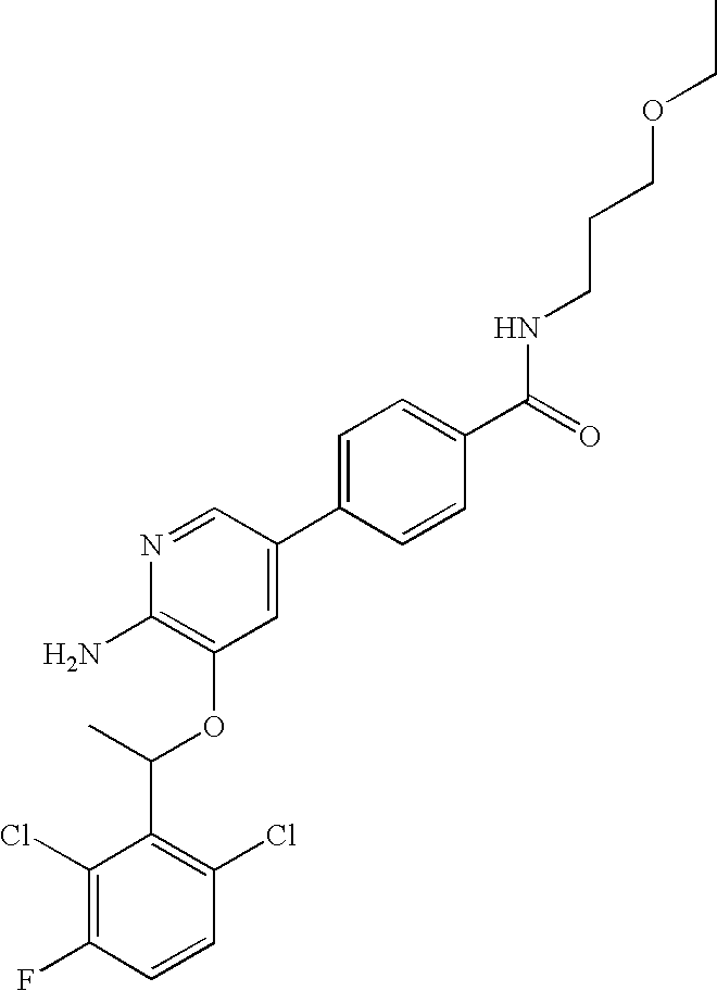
C1(Cl)=C(F)C=CC(Cl)=C1C(C)OC1=C(N)N=CC(C2=CC=C(C(=O)NCCCOCC)C=C2)=C1
